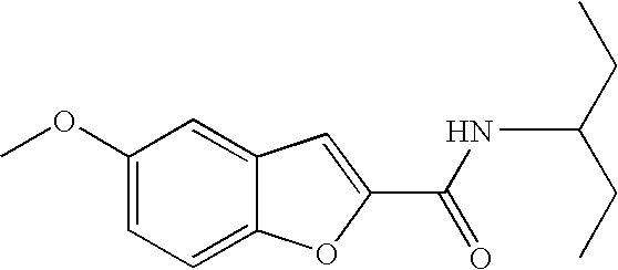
C1(OC)=CC=C2C(=C1)C=C(C(=O)NC(CC)CC)O2
